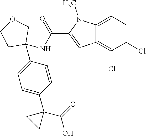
C1=C2C(=C(Cl)C(Cl)=C1)C=C(C(NC1(C3=CC=C(C4(C(=O)O)CC4)C=C3)COCC1)=O)N2C
